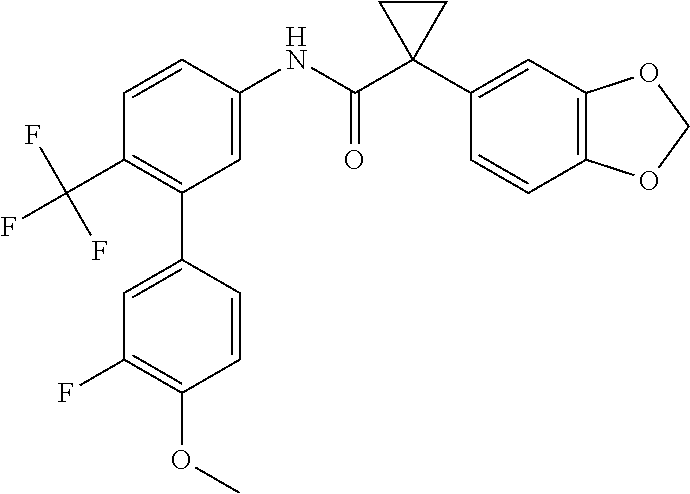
C1=C(NC(C2(C3=CC4=C(C=C3)OCO4)CC2)=O)C=CC(C(F)(F)F)=C1C1=CC(F)=C(OC)C=C1
